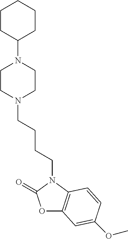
O1C2=C(N(CCCCN3CCN(C4CCCCC4)CC3)C1=O)C=CC(OC)=C2
